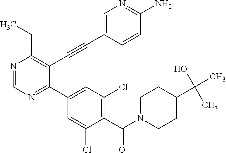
N1=CN=C(C2=CC(Cl)=C(C(N3CCC(C(C)(O)C)CC3)=O)C(Cl)=C2)C(C#CC2=CN=C(N)C=C2)=C1CC
